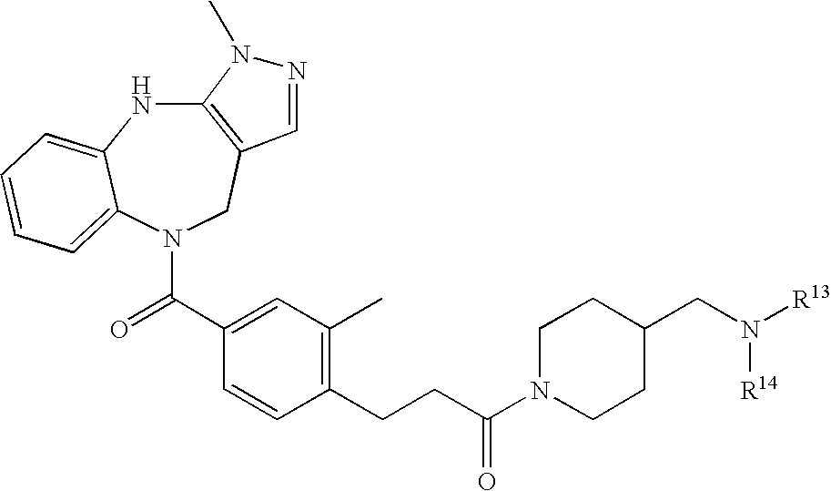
C12=C(CN(C(C3=CC(C)=C(CCC(N4CCC(CN([R13])[R14])CC4)=O)C=C3)=O)C3=CC=CC=C3N1)C=NN2C
